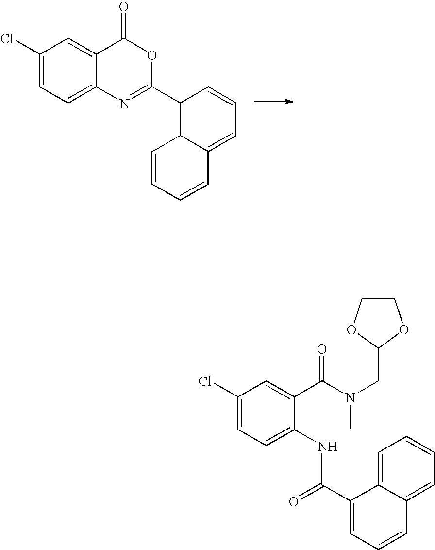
C1=CC=CC2=CC=CC(C3=NC4=CC=C(Cl)C=C4C(=O)O3)=C12.C1(Cl)=CC=C(NC(=O)C2=CC=CC3=CC=CC=C23)C(C(=O)N(CC2OCCO2)C)=C1
